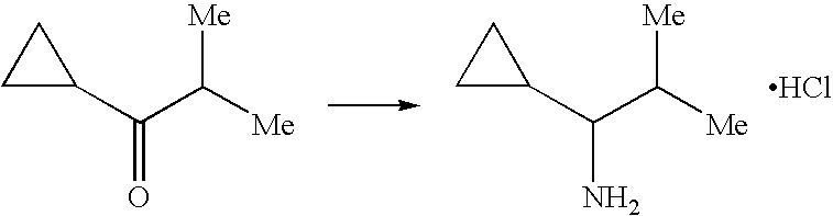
[Me]C([Me])C(N)C1CC1.[Me]C([Me])C(=O)C1CC1.Cl
